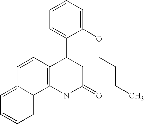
C1=CC=C(OCCCC)C(C2C3=C(NC(=O)C2)C2=CC=CC=C2C=C3)=C1
